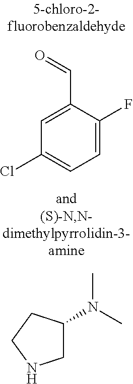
C1=C(C=O)C(F)=CC=C1Cl.C1C(N(C)C)CCN1
